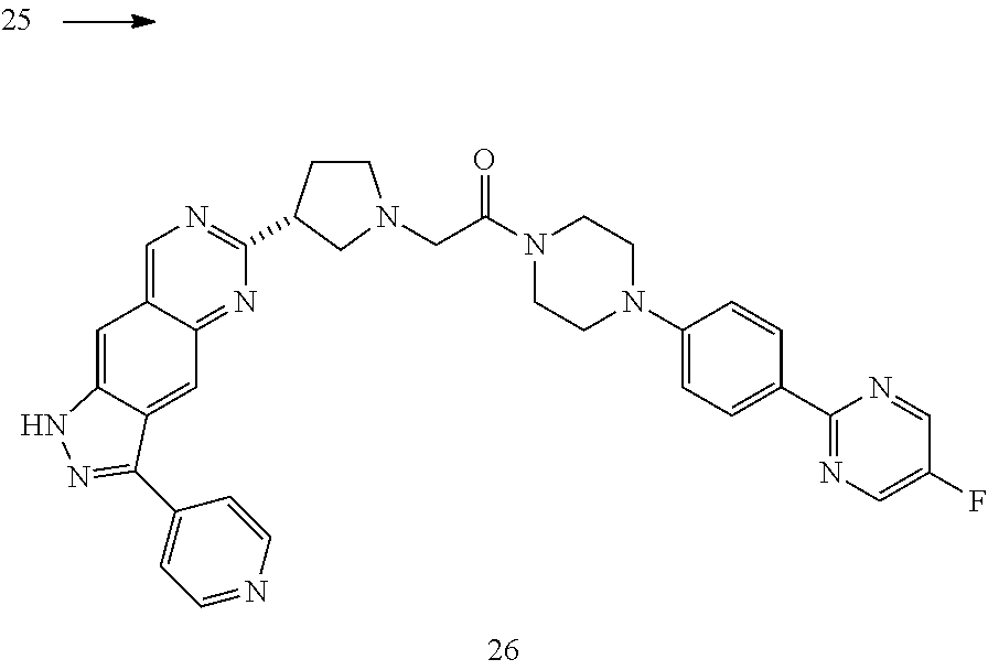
C1=C2C(=CC3=NC(C4CCN(CC(N5CCN(C6=CC=C(C7=NC=C(F)C=N7)C=C6)CC5)=O)C4)=NC=C13)C(C1=CC=NC=C1)=NN2
